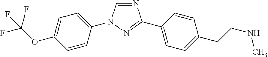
C1(C2=NN(C3=CC=C(OC(F)(F)F)C=C3)C=N2)=CC=C(CCNC)C=C1
